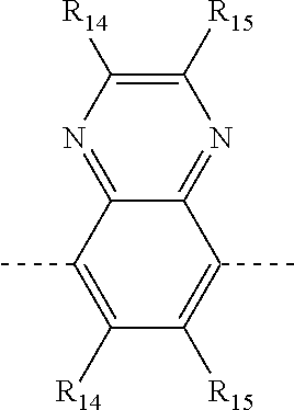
C12=NC([R15])=C([R14])N=C1C(C)=C([R14])C([R15])=C2C
